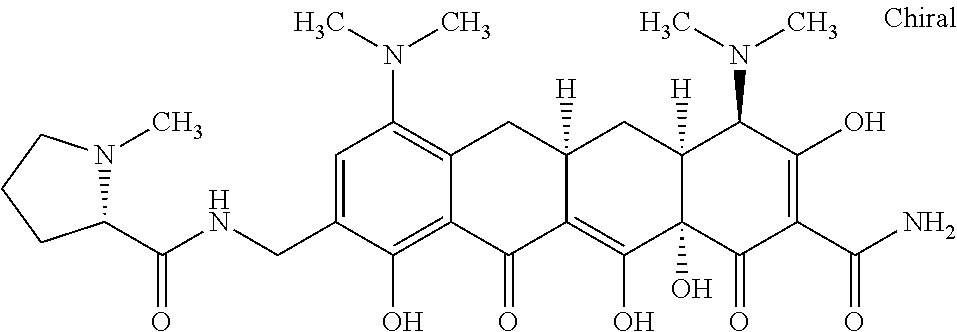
C12([H])C(O)(C(=O)C(C(N)=O)=C(O)C1N(C)C)C(O)=C1C([H])(C2)CC2=C(N(C)C)C=C(CNC(C3N(C)CCC3)=O)C(O)=C2C1=O
